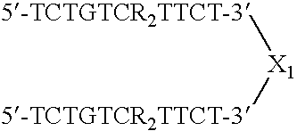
[X1]([5-TCTGTCR2TTCT-3])[5-TCTGTCR2TTCT-3]
